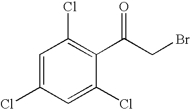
C1=C(Cl)C=C(Cl)C(C(CBr)=O)=C1Cl
